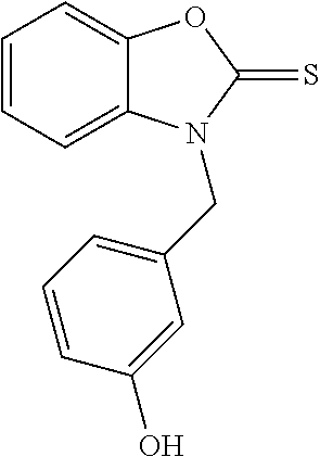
C1=CC=C2C(=C1)OC(=S)N2CC1=CC=CC(O)=C1
